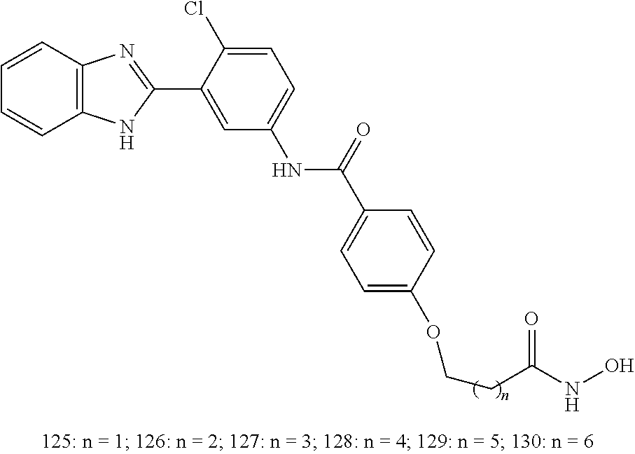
N(C1=CC=C(Cl)C(C2=NC3=C(N2)C=CC=C3)=C1)C(=O)C1=CC=C(OCCC(NO)=O)C=C1
